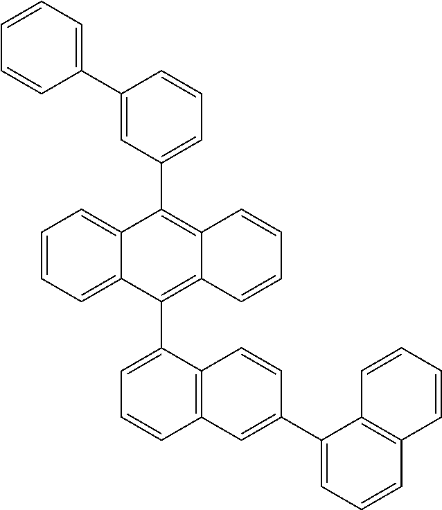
C1=CC=C2C(=C1)C(C1=CC=CC(C3=CC=CC=C3)=C1)=C1C(=C2C2=CC=CC3=C2C=CC(C2=CC=CC4=C2C=CC=C4)=C3)C=CC=C1
